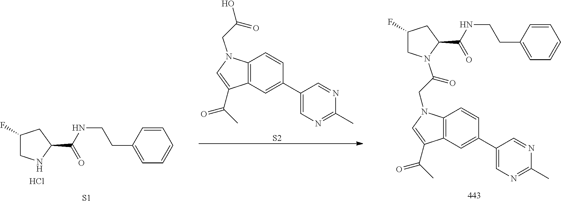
C12=C(C=C(C3=CN=C(C)N=C3)C=C1)C(C(C)=O)=CN2CC(O)=O.[S2].[S1].C(NC(=O)C1NCC(F)C1)CC1=CC=CC=C1.Cl.C1(C(NCCC2=CC=CC=C2)=O)CC(F)CN1C(CN1C2=C(C=C(C3=CN=C(C)N=C3)C=C2)C(C(C)=O)=C1)=O
